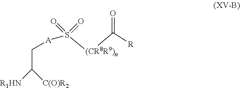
C(C[A]S([(CR8R9)n]C([R])=O)(=O)=O)([C(O)R2])[R1HN]
